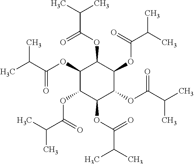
CC(C(OC1C(OC(C(C)C)=O)C(OC(C(C)C)=O)C(OC(C(C)C)=O)C(OC(C(C)C)=O)C1OC(C(C)C)=O)=O)C
